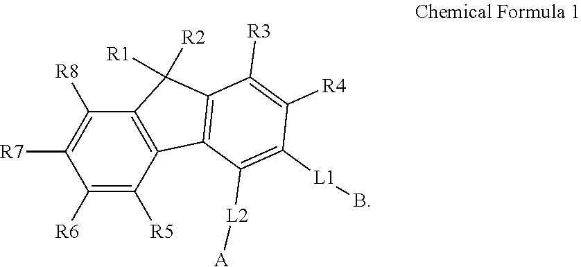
C1([R6])=C([R5])C2=C(C([R8])=C1[R7])C([R1])([R2])C1=C2C([L2][A])=C([L1]B)C([R4])=C1[R3]
